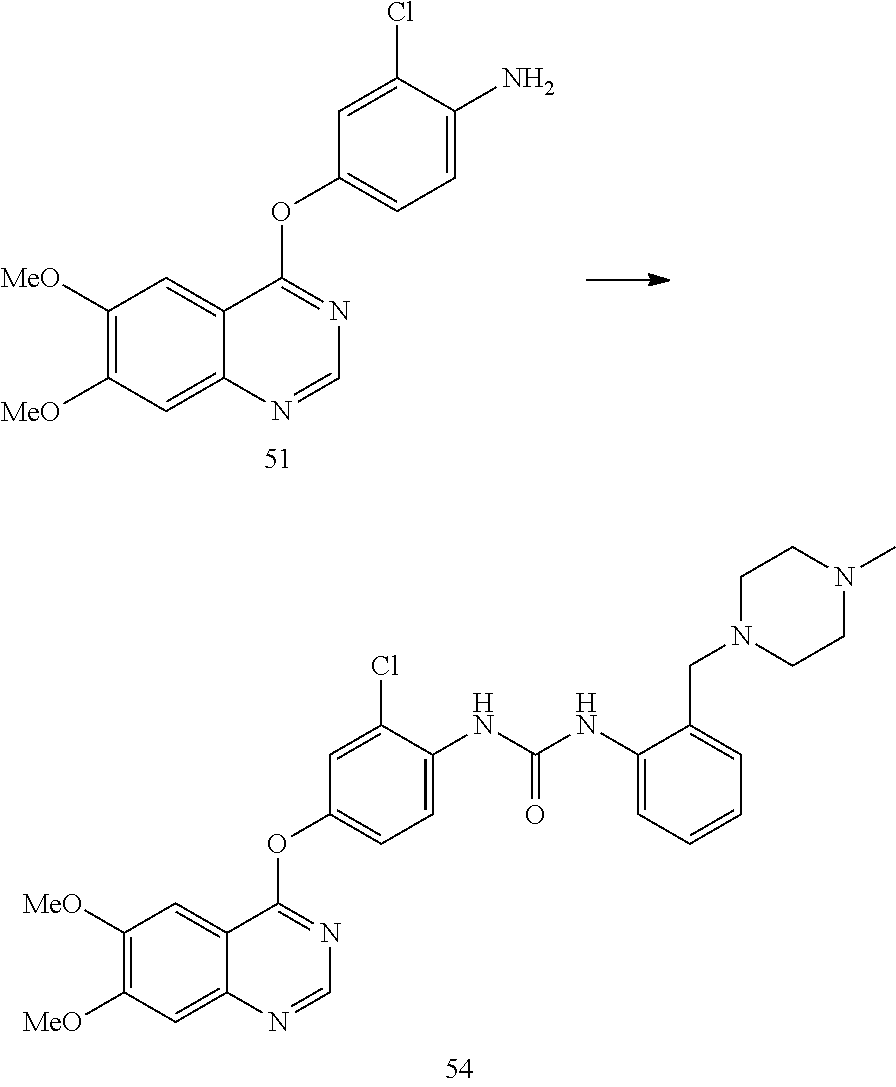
C1([MeO])=C([MeO])C=C2C(=C1)C(OC1=CC=C(N)C(Cl)=C1)=NC=N2.C1([MeO])=C([MeO])C=C2C(=C1)C(OC1=CC=C(NC(NC3=CC=CC=C3CN3CCN(C)CC3)=O)C(Cl)=C1)=NC=N2
